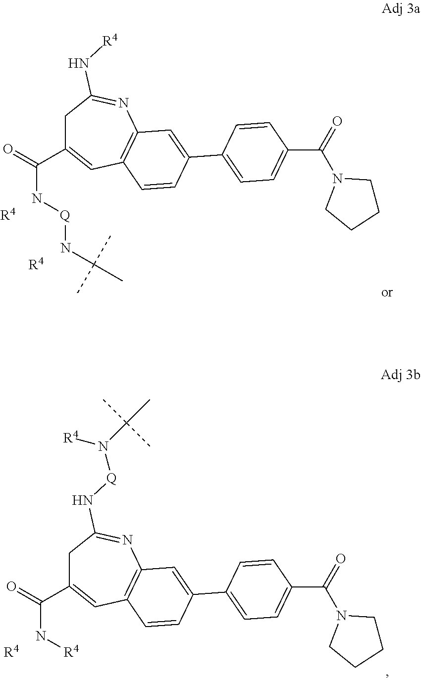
N([Q]NC(=O)C1=CC2=C(N=C(N[R4])C1)C=C(C1=CC=C(C(=O)N3CCCC3)C=C1)C=C2)C(C)(C)C.[R4].[R4].[R4]NC(=O)C1=CC2=C(N=C(N[Q]N(C(C)(C)C)[R4])C1)C=C(C1=CC=C(C(=O)N3CCCC3)C=C1)C=C2.[R4]
